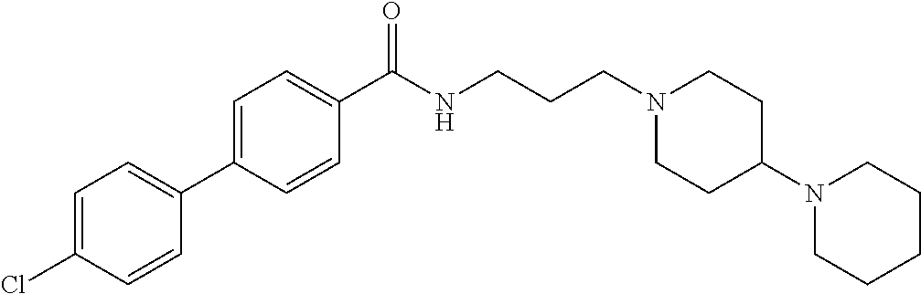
C1(C(NCCCN2CCC(N3CCCCC3)CC2)=O)=CC=C(C2=CC=C(Cl)C=C2)C=C1
